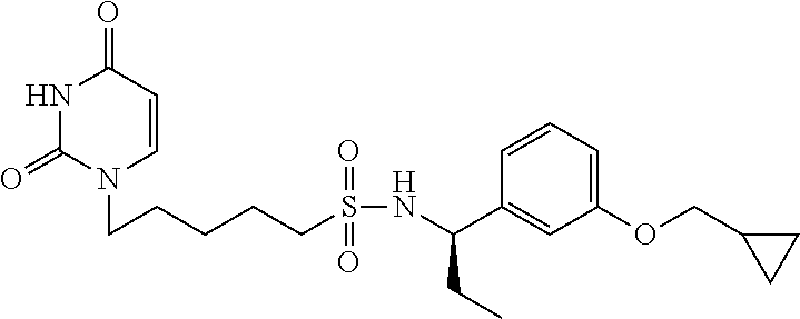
N1C(=O)N(CCCCCS(NC(C2=CC(OCC3CC3)=CC=C2)CC)(=O)=O)C=CC1=O
